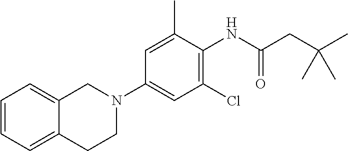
C1=CC=C2C(=C1)CCN(C1=CC(Cl)=C(NC(CC(C)(C)C)=O)C(C)=C1)C2
